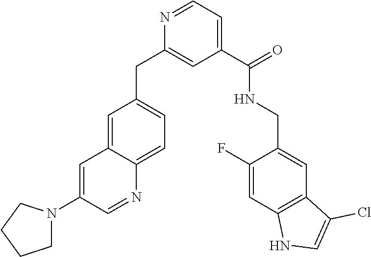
C1(C(=O)NCC2=CC3=C(C=C2F)NC=C3Cl)=CC=NC(CC2=CC=C3C(=C2)C=C(N2CCCC2)C=N3)=C1
